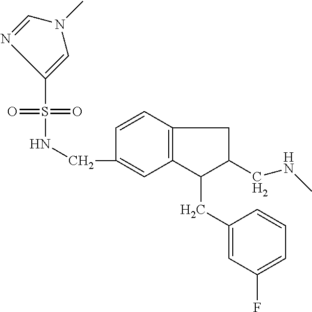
S(=O)(NCC1=CC2=C(C=C1)CC(CNC)C2CC1=CC(F)=CC=C1)(=O)C1=CN(C)C=N1
